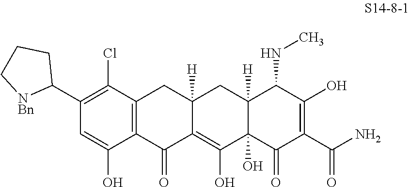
C1(C2CCC[NBn]2)=C(Cl)C2=C(C(O)=C1)C(=O)C1=C(O)C3(O)C([H])(CC1([H])C2)C(NC)C(O)=C(C(N)=O)C3=O
